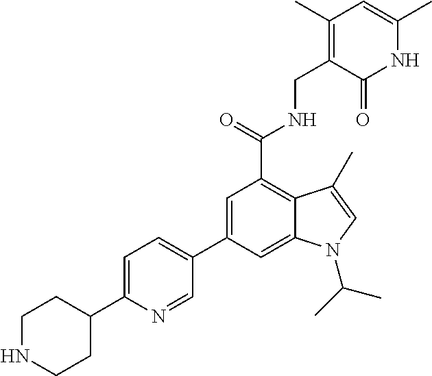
C1(C2=CC(C(NCC3=C(C)C=C(C)NC3=O)=O)=C3C(=C2)N(C(C)C)C=C3C)=CC=C(C2CCNCC2)N=C1
